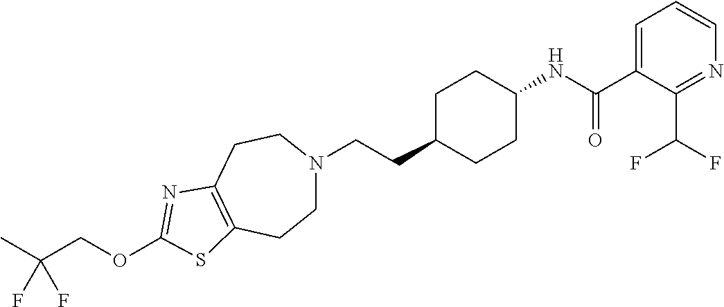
C1N(CCC2CCC(NC(C3=CC=CN=C3C(F)F)=O)CC2)CCC2=C(C1)SC(OCC(F)(F)C)=N2
